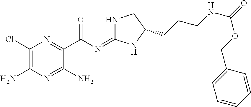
C1(Cl)=C(N)N=C(N)C(C(N=C2NCC(CCCNC(=O)OCC3=CC=CC=C3)N2)=O)=N1
